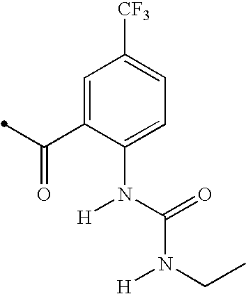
C1=C(C(=O)C)C(N(C(=O)N([H])CC)[H])=CC=C1[CF3]
